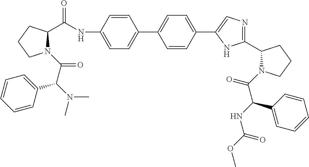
C1=CC(NC(C2N(C(C(N(C)C)C3=CC=CC=C3)=O)CCC2)=O)=CC=C1C1=CC=C(C2=CN=C(C3N(C(C(NC(OC)=O)C4=CC=CC=C4)=O)CCC3)N2)C=C1
